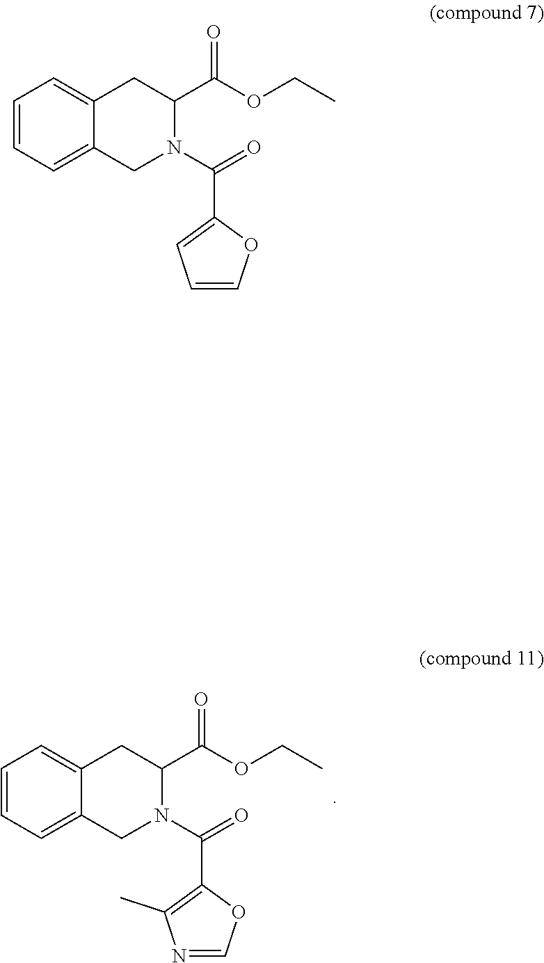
C1=CC=C2C(=C1)CC(C(=O)OCC)N(C(C1=C(C)N=CO1)=O)C2.C1=CC=C2C(=C1)CC(C(=O)OCC)N(C(C1=CC=CO1)=O)C2
